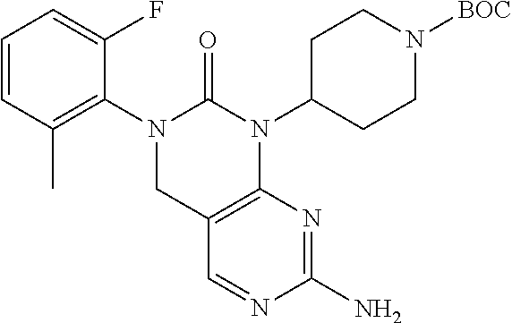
C1=CC(C)=C(N2CC3=C(N=C(N)N=C3)N(C3CCN([BOC])CC3)C2=O)C(F)=C1
